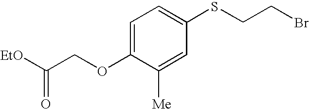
[EtO]C(COC1=CC=C(SCCBr)C=C1[Me])=O
